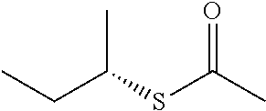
CCC(SC(C)=O)C
